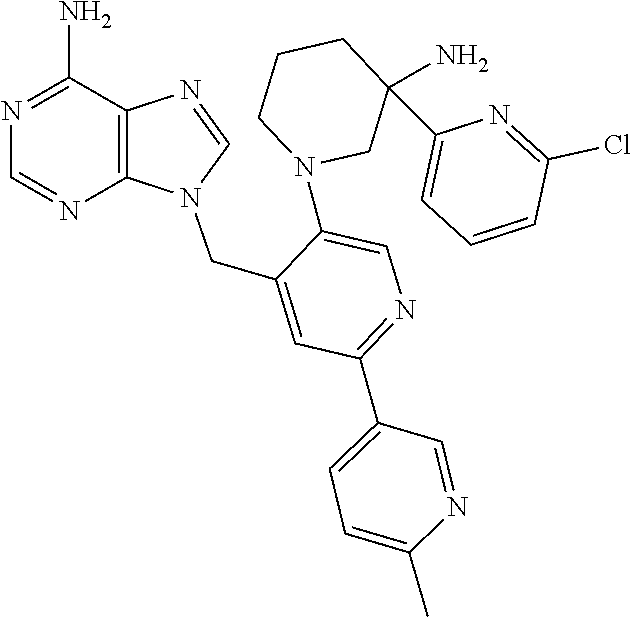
N1(CC2=CC(C3=CC=C(C)N=C3)=NC=C2N2CC(C3=CC=CC(Cl)=N3)(N)CCC2)C=NC2=C1N=CN=C2N
